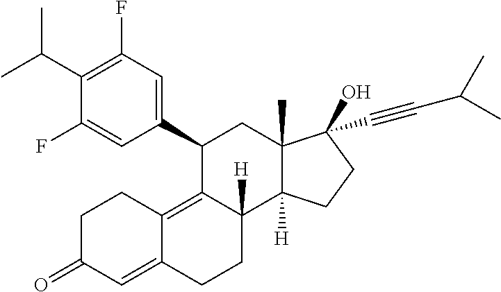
CC(C)C1=C(F)C=C(C2C3=C4C(=CC(=O)CC4)CCC3([H])C3([H])C(C)(C2)C(O)(C#CC(C)C)CC3)C=C1F
